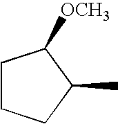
C1CCC(C)C1[OCH3]
